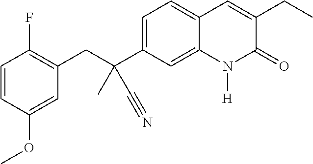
C1=CC(OC)=CC(CC(C2=CC=C3C(=C2)N([H])C(=O)C(CC)=C3)(C#N)C)=C1F
